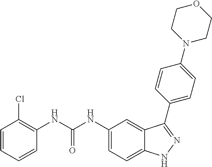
C1=CC=CC(Cl)=C1NC(NC1=CC=C2C(=C1)C(C1=CC=C(N3CCOCC3)C=C1)=NN2)=O
